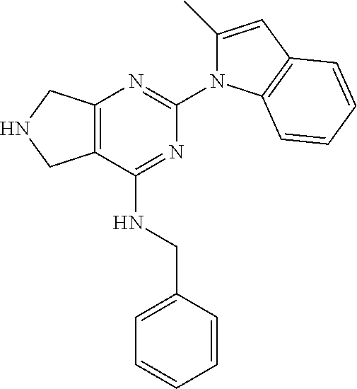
C12=C(C(NCC3=CC=CC=C3)=NC(N3C(C)=CC4=C3C=CC=C4)=N1)CNC2
